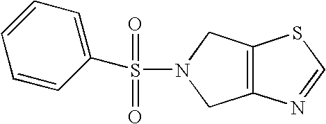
C12=C(N=CS1)CN(S(C1=CC=CC=C1)(=O)=O)C2
